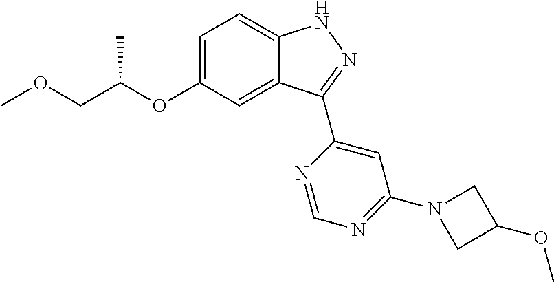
C1=C(OC(COC)C)C=C2C(=C1)NN=C2C1=CC(N2CC(OC)C2)=NC=N1
